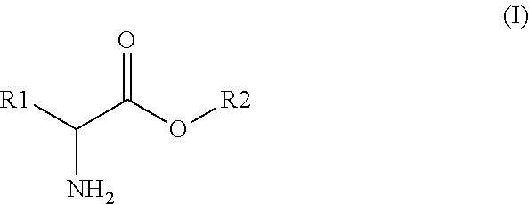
[R1]C(C(O[R2])=O)N
